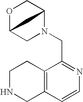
C12=C(C=CN=C1CN1C3COC(C1)C3)CNCC2
